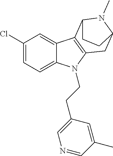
C1(Cl)=CC=C2C(=C1)C1=C(CC3N(C)C1CC3)N2CCC1=CN=CC(C)=C1
